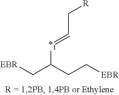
[EBR]CC(CC[EBR])[*1]=CC[R]
